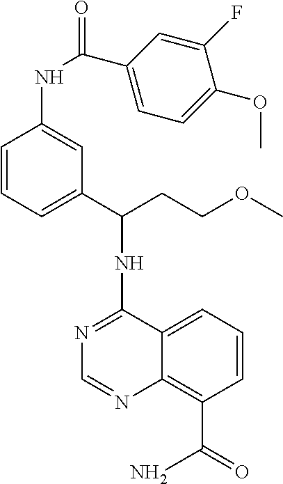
N1=C(NC(CCOC)C2=CC=CC(NC(C3=CC=C(OC)C(F)=C3)=O)=C2)C2=CC=CC(C(=O)N)=C2N=C1
